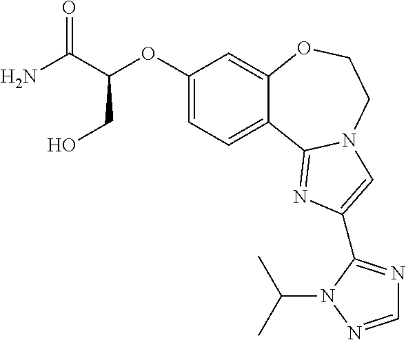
C1(OC(C(N)=O)CO)=CC=C2C(=C1)OCCN1C2=NC(C2=NC=NN2C(C)C)=C1
